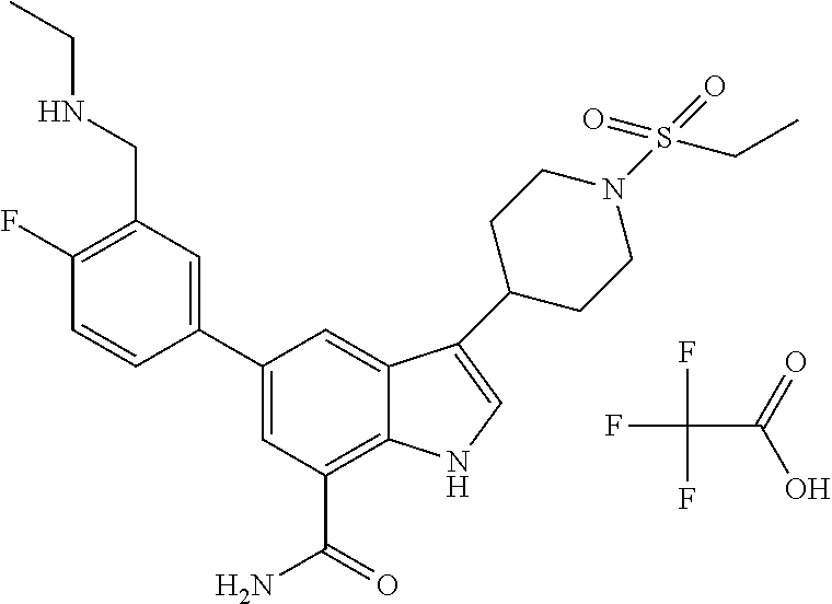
FC(F)(F)C(O)=O.C1(C2=CC(CNCC)=C(F)C=C2)=CC(C(=O)N)=C2C(=C1)C(C1CCN(S(=O)(=O)CC)CC1)=CN2
